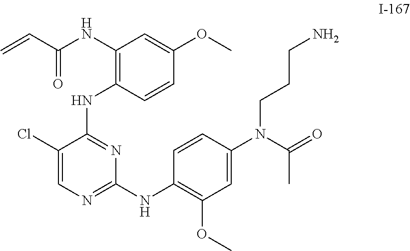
N(C1=CC(OC)=C(NC2=NC=C(Cl)C(NC3=C(NC(C=C)=O)C=C(OC)C=C3)=N2)C=C1)(C(=O)C)CCCN
